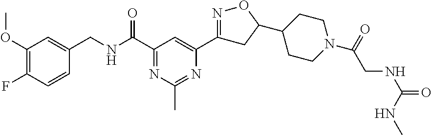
C1(OC)=C(F)C=CC(CNC(C2=NC(C)=NC(C3=NOC(C4CCN(C(=O)CNC(NC)=O)CC4)C3)=C2)=O)=C1
